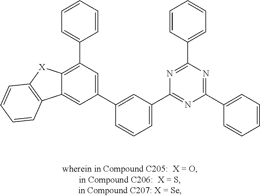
C12=C(C3=CC=CC=C3)C=C(C3=CC(C4=NC(C5=CC=CC=C5)=NC(C5=CC=CC=C5)=N4)=CC=C3)C=C1C1=C([X]2)C=CC=C1
